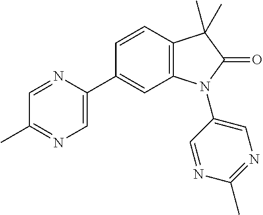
C12=C(C=CC(C3=CN=C(C)C=N3)=C1)C(C)(C)C(=O)N2C1=CN=C(C)N=C1
